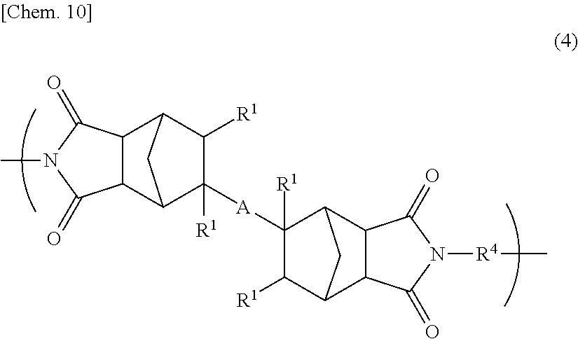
C12C(C3C([R1])([A]C4([R1])C5C6C(C(C4[R1])C5)C(=O)N([R4]C)C6=O)C([R1])C1C3)C(=O)N(C)C2=O
